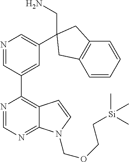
N1=CC(C2=C3C(=NC=N2)N(COCC[Si](C)(C)C)C=C3)=CC(C2(CN)CC3=C(C=CC=C3)C2)=C1
